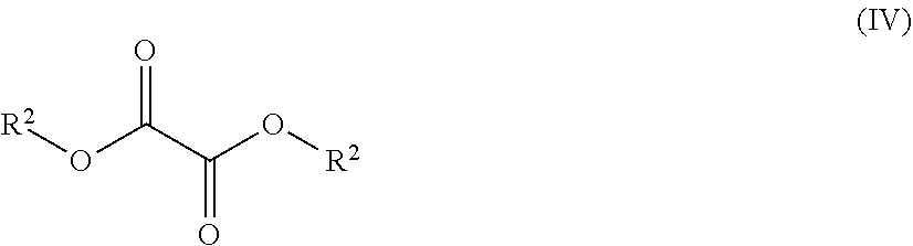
[R2]OC(C(O[R2])=O)=O
